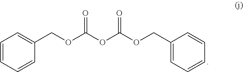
C(OC(OC(OCC1=CC=CC=C1)=O)=O)C1=CC=CC=C1
